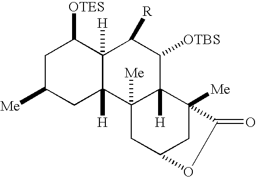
C1C([Me])CC2([H])C([H])(C1[OTES])C([R])C([OTBS])C1([H])C2([Me])CC2CC1([Me])C(=O)O2
